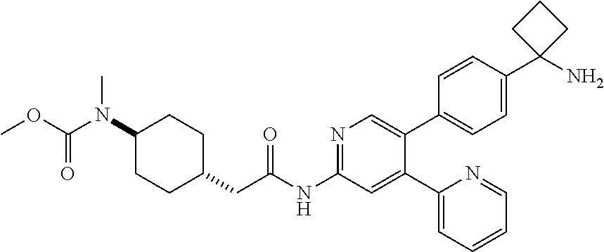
CN(C(OC)=O)C1CCC(CC(=O)NC2=NC=C(C3=CC=C(C4(N)CCC4)C=C3)C(C3=CC=CC=N3)=C2)CC1
